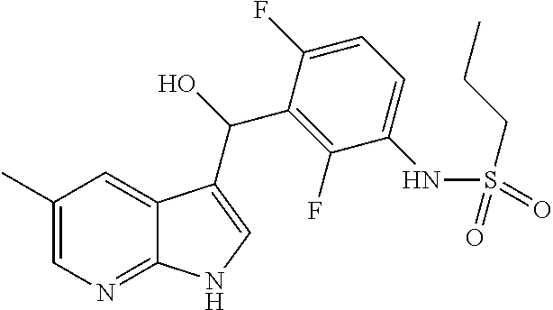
C1(C)=CN=C2C(=C1)C(C(O)C1=C(F)C(NS(=O)(CCC)=O)=CC=C1F)=CN2
